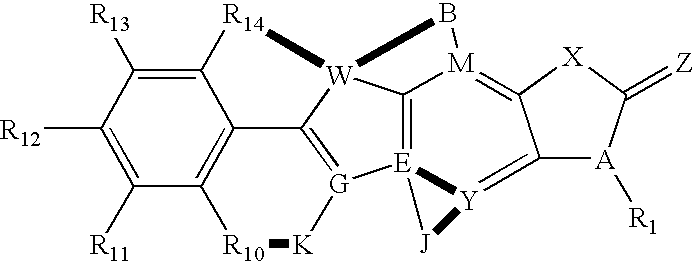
C1([R11])=C([R12])C([R13])=C2C3=C1[R10][K][G]1=C3[W]3([R14]2)C2=[E]14[Y](=C1[A]([R1])C(=[Z])[X]C1=[M]2B3)[J]4
